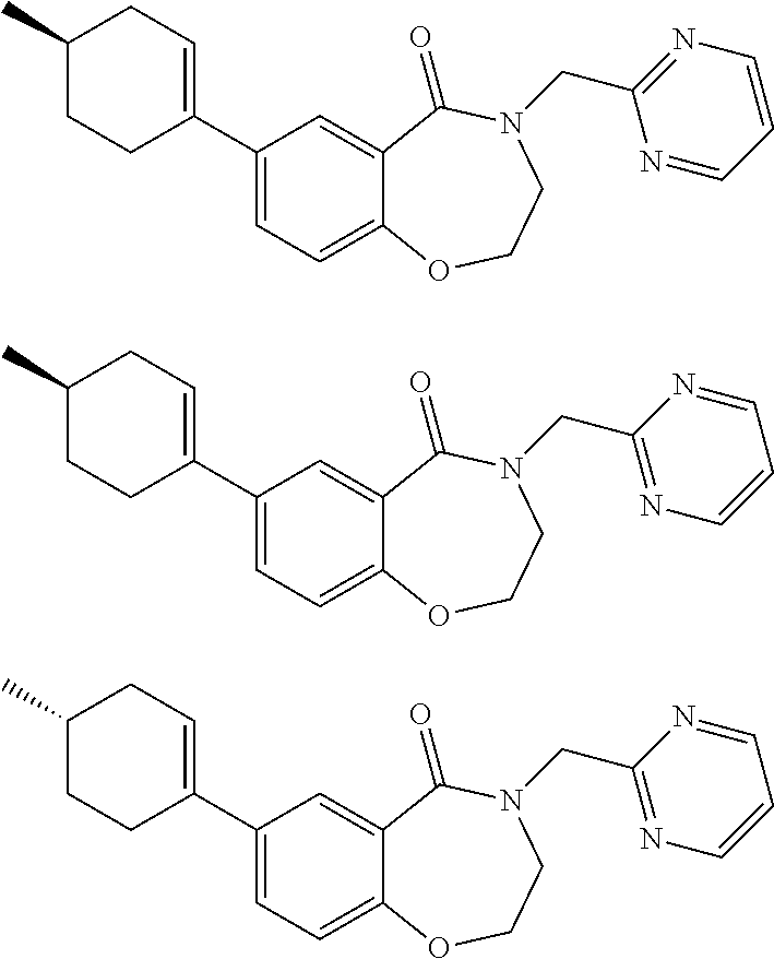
C1C(C)CCC(C2=CC=C3C(=C2)C(=O)N(CC2=NC=CC=N2)CCO3)=C1.C1C(C)CCC(C2=CC=C3C(=C2)C(=O)N(CC2=NC=CC=N2)CCO3)=C1.C1C(C)CCC(C2=CC=C3C(=C2)C(=O)N(CC2=NC=CC=N2)CCO3)=C1
